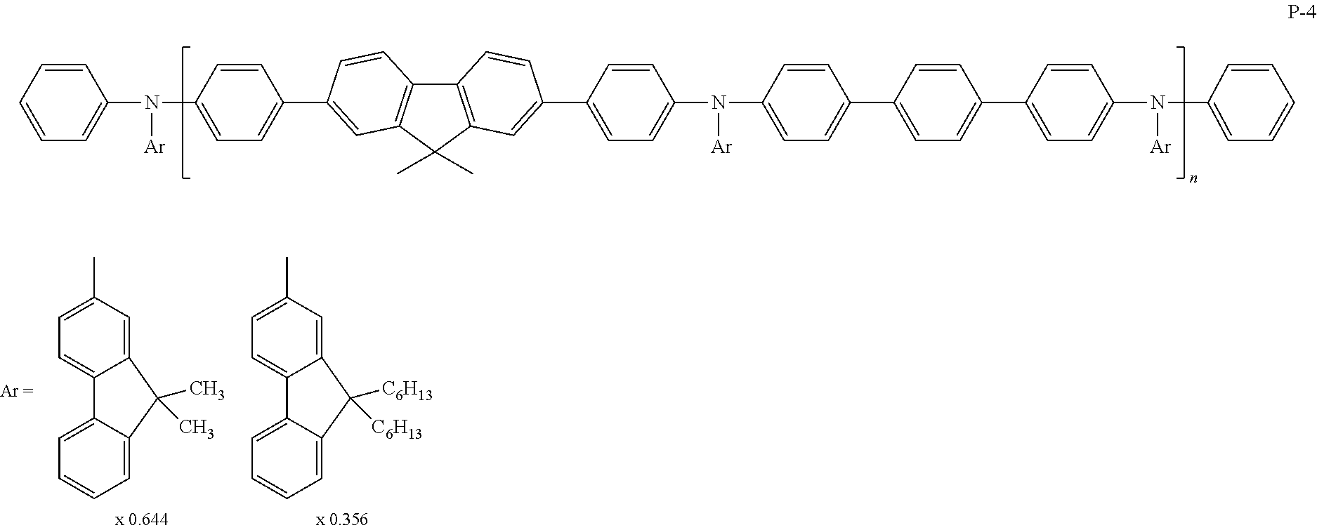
C1=C(C)C=C2C(=C1)C1=CC=CC=C1C2(C)C.C1=C(C)C=C2C(=C1)C1=CC=CC=C1C2([C6H13])[C6H13].C1=CC=CC(N(C2=CC=C(C3=CC4=C(C5=C(C4(C)C)C=C(C4=CC=C(N(C6=CC=C(C7=CC=C(C8=CC=C(N(C9=CC=CC=C9)[Ar])C=C8)C=C7)C=C6)[Ar])C=C4)C=C5)C=C3)C=C2)[Ar])=C1
